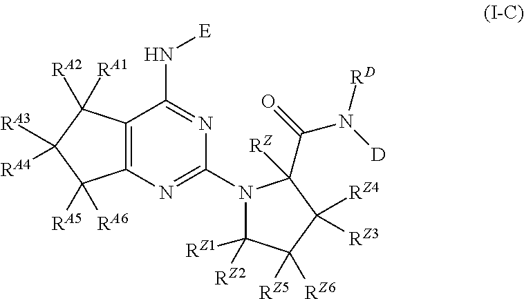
C12=C(N=C(N3C([RZ1])([RZ2])C([RZ5])([RZ6])C([RZ4])([RZ3])C3(C(=O)N([D])[RD])[RZ])N=C1N[E])C([RA5])([RA6])C([RA3])([RA4])C2([RA1])[RA2]
